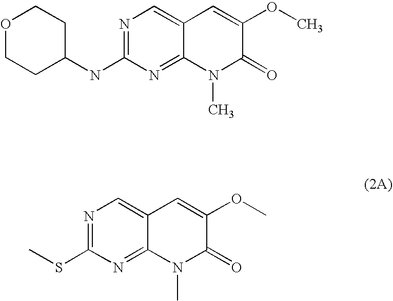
O1CCC(NC2=NC=C3C(=N2)N(C)C(=O)C(OC)=C3)CC1.CSC1=NC=C2C(=N1)N(C)C(=O)C(OC)=C2
